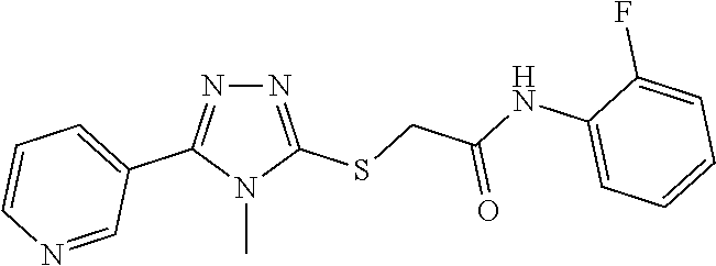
N1=C(SCC(NC2=CC=CC=C2F)=O)N(C)C(C2=CC=CN=C2)=N1
